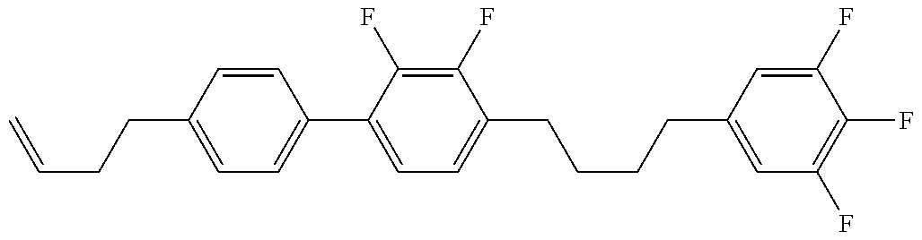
C1=C(CCC=C)C=CC(C2=CC=C(CCCCC3=CC(F)=C(F)C(F)=C3)C(F)=C2F)=C1
